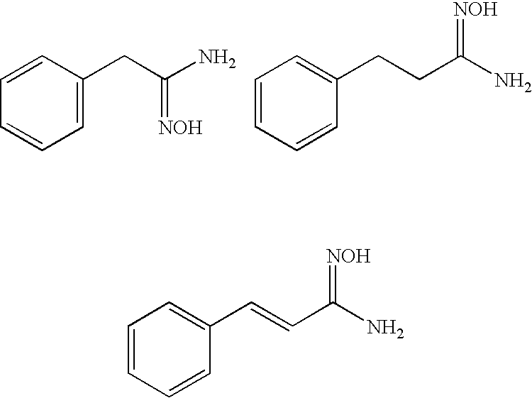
C1=CC(CC(N)=[NOH])=CC=C1.C1=CC=CC(CCC(N)=[NOH])=C1.C1=CC=CC(C=CC(N)=[NOH])=C1
